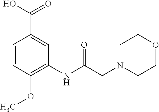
C1=CC(OC)=C(NC(CN2CCOCC2)=O)C=C1C(O)=O
